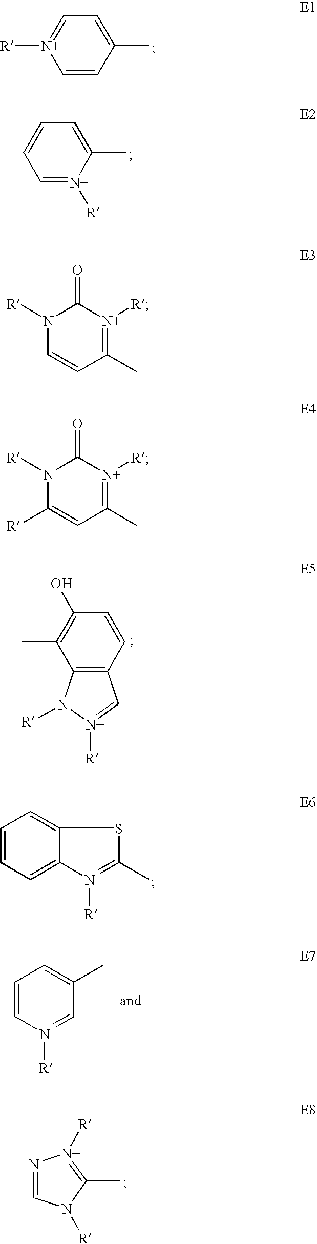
C1=CC(C)=CC=[N+]1[R].C1=[N+]([R])C(C)=CC=C1.C12=CC=CC=C1[N+]([R])=C(C)S2.N1=CN([R])C(C)=[N+]1[R].C1=C[N+]([R])=CC(C)=C1.C12=C(C=CC(O)=C1C)C=[N+]([R])N2[R].N1([R])C=CC(C)=[N+]([R])C1=O.N1([R])C([R])=CC(C)=[N+]([R])C1=O
